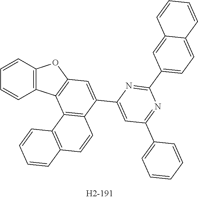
C1=CC2=C(C=C1)C1=C(O2)C=C(C2=CC(C3=CC=CC=C3)=NC(C3=CC=C4C(=C3)C=CC=C4)=N2)C2=C1C1=C(C=C2)C=CC=C1
